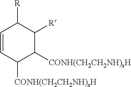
C1=CC([CONH(CH2CH2NH)xH])C([CONH(CH2CH2NH)xH])C([R])C1[R]
